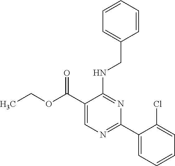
CCOC(C1=CN=C(C2=CC=CC=C2Cl)N=C1NCC1=CC=CC=C1)=O
